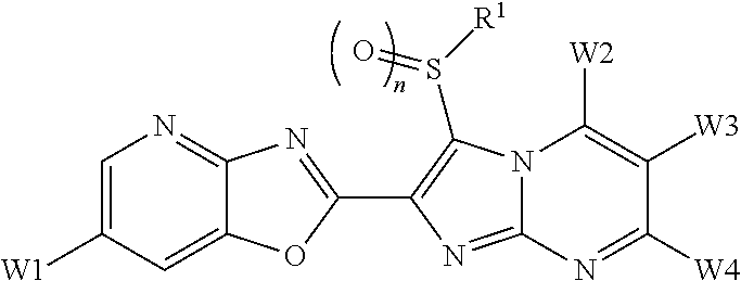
C12=CC([W1])=CN=C1N=C(C1=C(S([R1])=O)N3C(=N1)N=C([W4])C([W3])=C3[W2])O2
